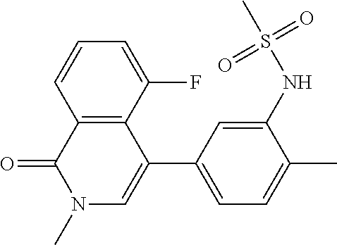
C12=C(C(C3=CC=C(C)C(NS(C)(=O)=O)=C3)=CN(C)C1=O)C(F)=CC=C2
